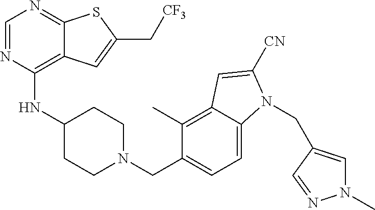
C1=NC(NC2CCN(CC3=CC=C4C(=C3C)C=C([CN])N4CC3=CN(C)N=C3)CC2)=C2C(=N1)SC(C[CF3])=C2
